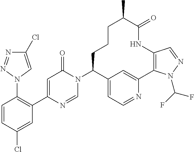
C1=CC(Cl)=CC(C2=CC(=O)N(C3C4=CC=NC(=C4)C4=C(NC(=O)C(C)CCC3)C=NN4C(F)F)C=N2)=C1N1C=C(Cl)N=N1
